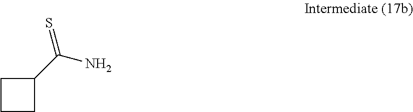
C1(C(N)=S)CCC1
